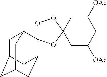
C1C2CC3CC(C4(C1C3)OOC1(O4)CC([OAc])CC([OAc])C1)C2
